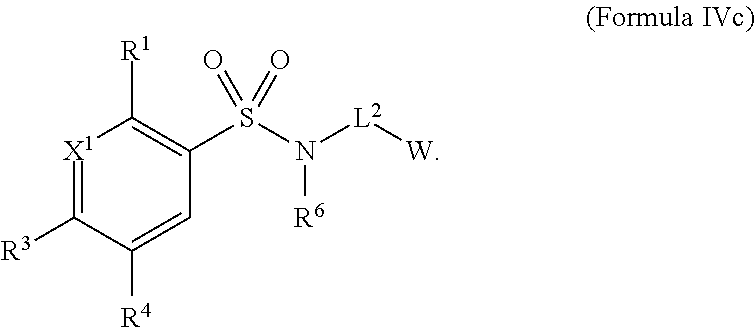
[X1]1=C([R3])C([R4])=CC(S(N([L2][W])[R6])(=O)=O)=C1[R1]
